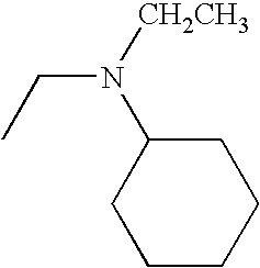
C1CCCC(N(CC)[CH2CH3])C1
